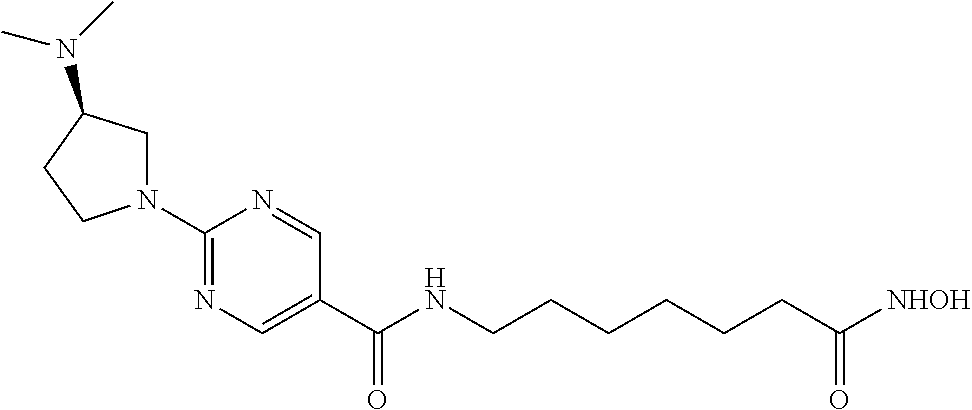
C1(N2CC(N(C)C)CC2)=NC=C(C(=O)NCCCCCCC([NHOH])=O)C=N1
